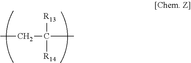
CCC(C)([R13])[R14]
